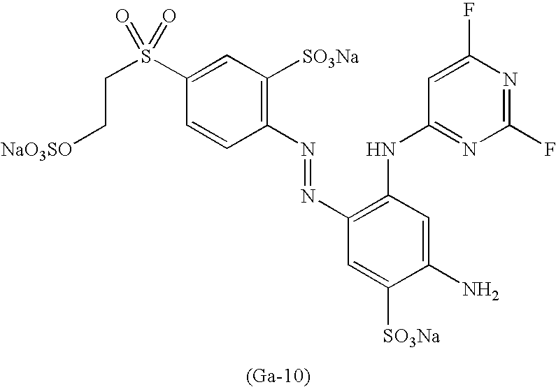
C1(S(CC[NaO3SO])(=O)=O)=CC([SO3Na])=C(N=NC2=C(NC3=NC(F)=NC(F)=C3)C=C(N)C([SO3Na])=C2)C=C1.[(Ga-10)]
